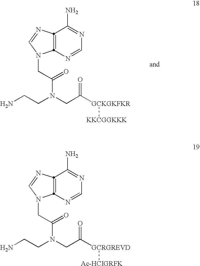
N1=CN=C(N)C2=C1N(CC(N(CC([GCKGKFKR][KKCGGKKK])=O)CCN)=O)C=N2.N1=CN=C(N)C2=C1N(CC(N(CC([GCRGREVD][Ac-HCIGRFK])=O)CCN)=O)C=N2
